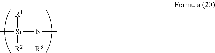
C[Si]([R1])([R2])N(C)[R3]
